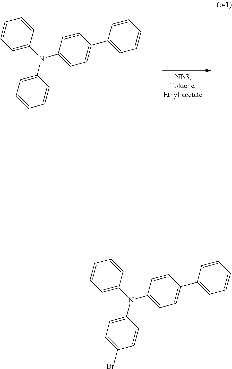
C1=CC(N(C2=CC=CC=C2)C2=CC=CC=C2)=CC=C1C1=CC=CC=C1.C1=CC(N(C2=CC=CC=C2)C2=CC=C(Br)C=C2)=CC=C1C1=CC=CC=C1
